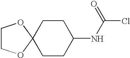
C1CC(NC(Cl)=O)CCC12OCCO2
